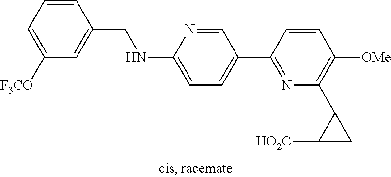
C1=CC(CNC2=CC=C(C3=NC(C4C([HO2C])C4)=C([OMe])C=C3)C=N2)=CC([F3CO])=C1
